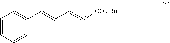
C1(C=CC=C[CO2tBu])=CC=CC=C1
